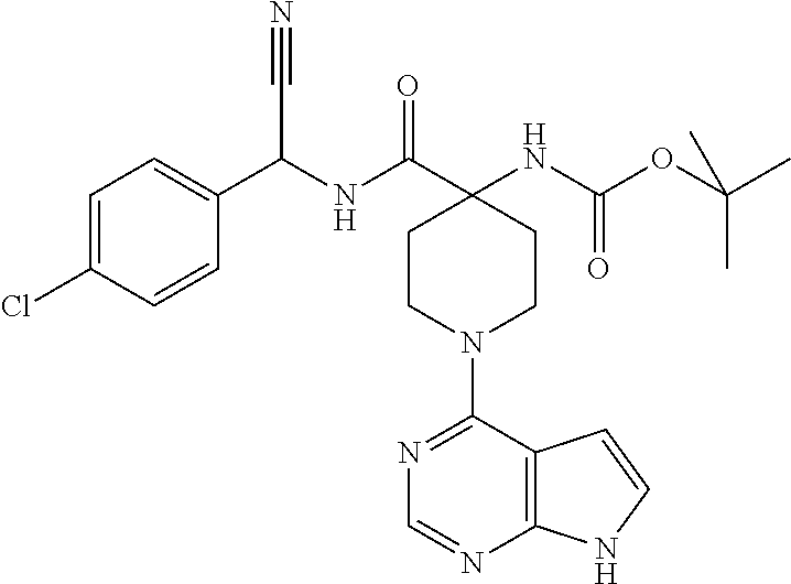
C1=C(Cl)C=CC(C(NC(C2(NC(OC(C)(C)C)=O)CCN(C3=NC=NC4=C3C=CN4)CC2)=O)C#N)=C1
